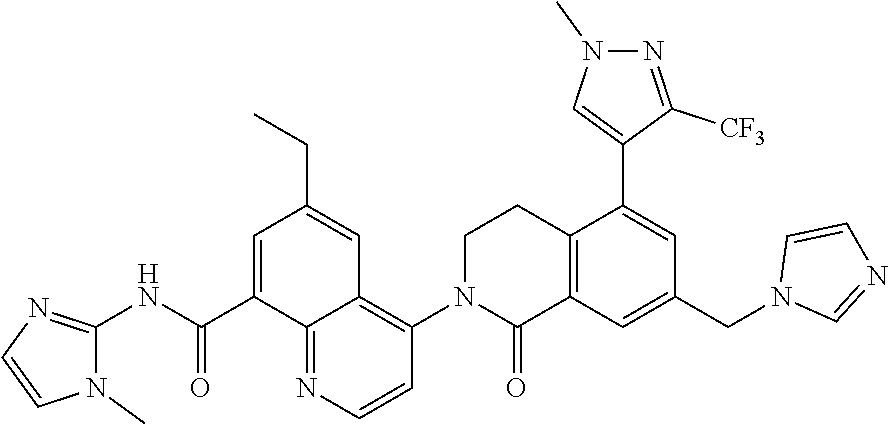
O=C(NC1=NC=CN1C)C1=CC(CC)=CC2=C(N3C(=O)C4=C(CC3)C(C3=CN(C)N=C3[CF3])=CC(CN3C=NC=C3)=C4)C=CN=C12
